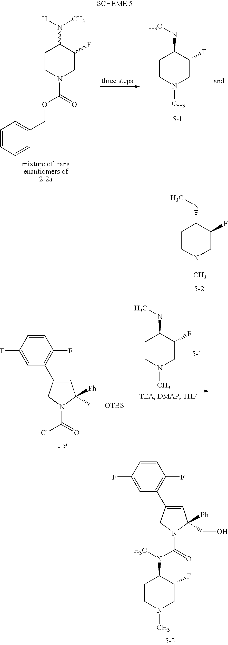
C1=CC(F)=CC(C2=CC(C[OTBS])([Ph])N(C(Cl)=O)C2)=C1F.CN1CC(F)C(NC)CC1.C1=CC=CC(COC(N2CC(F)C(N([H])C)CC2)=O)=C1.CN1CC(F)C(NC)CC1.CN1CC(F)C(NC)CC1.C1=CC(F)=CC(C2=CC(CO)([Ph])N(C(N(C3C(F)CN(C)CC3)C)=O)C2)=C1F
